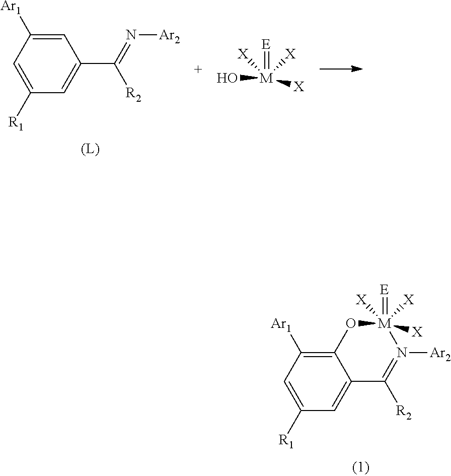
C1=C([Ar1])C=C([R1])C=C1C(=N[Ar2])[R2].[M](O)(=[E])([X])([X])[X].C12=C([Ar1])C=C([R1])C=C1C([R2])=N([Ar2])[M](=[E])([X])([X])([X])O2
